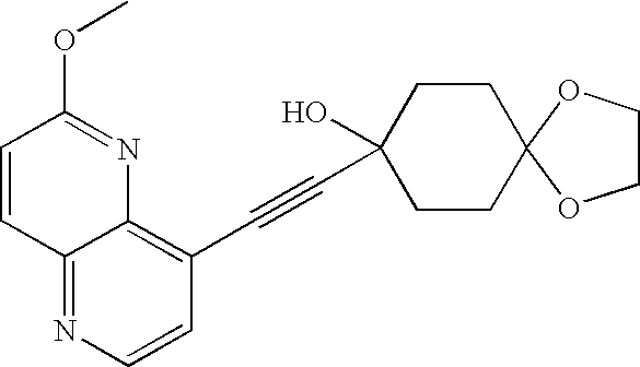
C1=CC2=NC=CC(C#CC3(O)CCC4(CC3)OCCO4)=C2N=C1OC
